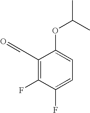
C1(C=O)=C(F)C(F)=CC=C1OC(C)C
